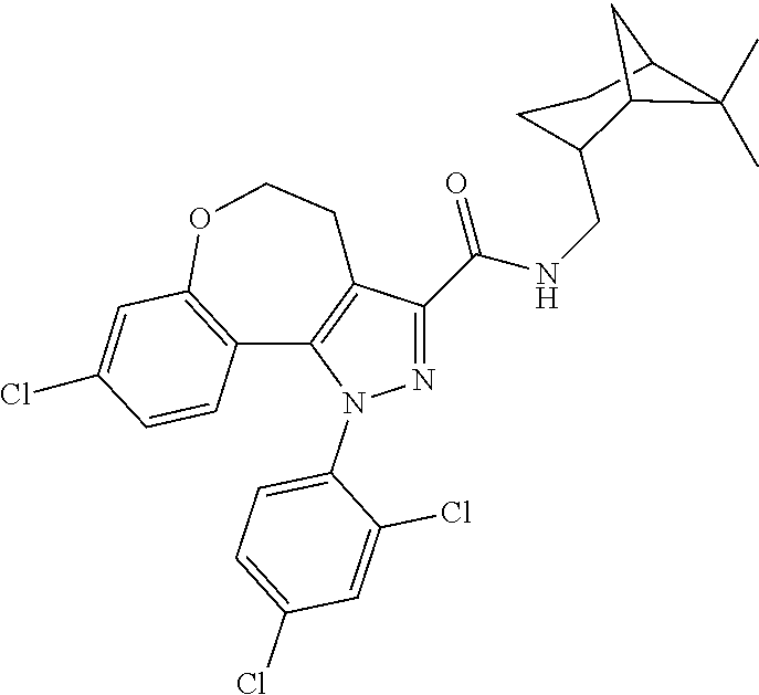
N1=C(C(NCC2CCC3C(C)(C)C2C3)=O)C2=C(N1C1=CC=C(Cl)C=C1Cl)C1=C(OCC2)C=C(Cl)C=C1
